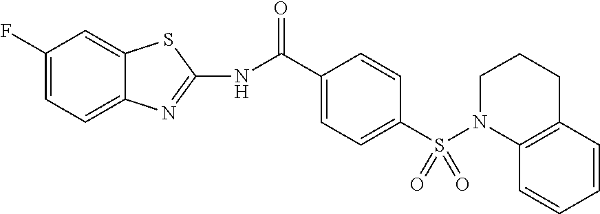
N(C(C1=CC=C(S(N2CCCC3=C2C=CC=C3)(=O)=O)C=C1)=O)C1=NC2=CC=C(F)C=C2S1
